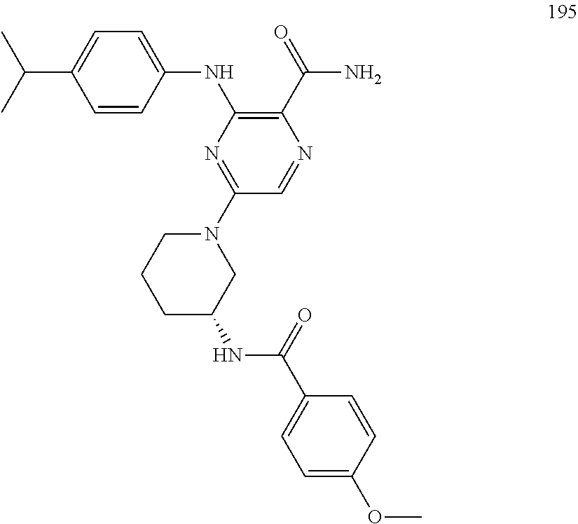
C1=CC(NC2=C(C(=O)N)N=CC(N3CCCC(NC(C4=CC=C(OC)C=C4)=O)C3)=N2)=CC=C1C(C)C
